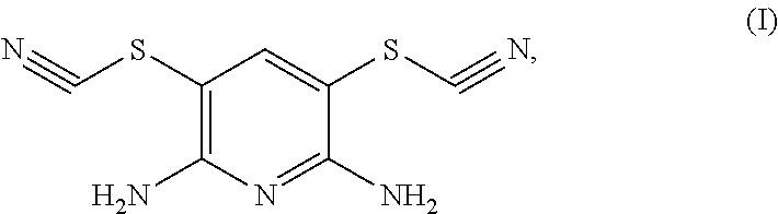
C1(SC#N)=C(N)N=C(N)C(SC#N)=C1
